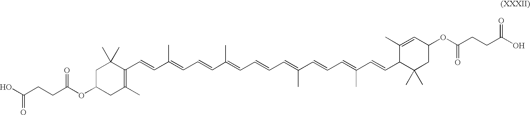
C(C(OC1CC(C)=C(C=CC(=CC=CC(=CC=CC=C(C=CC=C(C=CC2C(C)(C)CC(OC(=O)CCC(O)=O)C=C2C)C)C)C)C)C(C)(C)C1)=O)CC(O)=O
